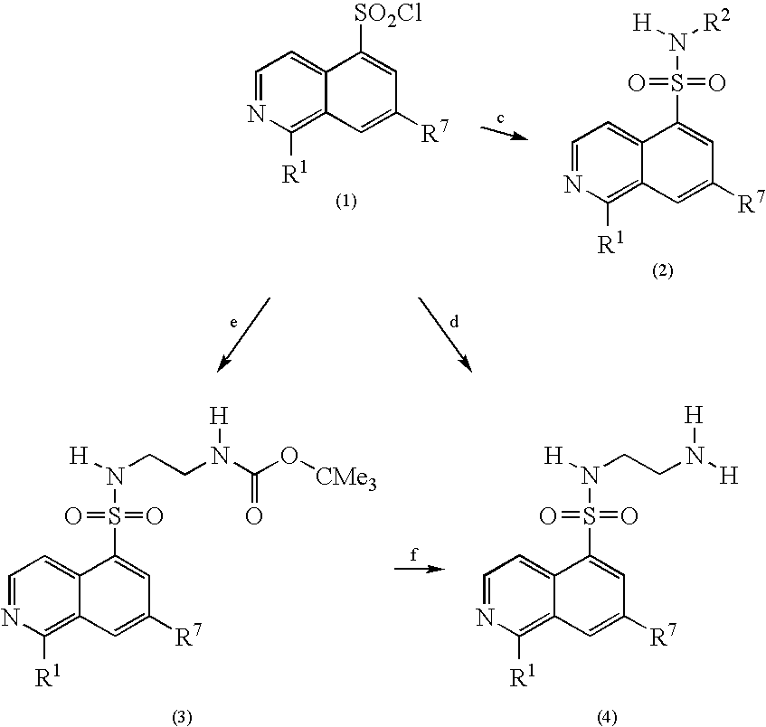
C1=NC([R1])=C2C(=C1)C([SO2Cl])=CC([R7])=C2.C1=NC([R1])=C2C(=C1)C(S(=O)(=O)N([H])[R2])=CC([R7])=C2.C1=NC([R1])=C2C(=C1)C(S(=O)(=O)N([H])CCN(C(O[CMe3])=O)[H])=CC([R7])=C2.C1=NC([R1])=C2C(=C1)C(S(=O)(=O)N([H])CCN([H])[H])=CC([R7])=C2
